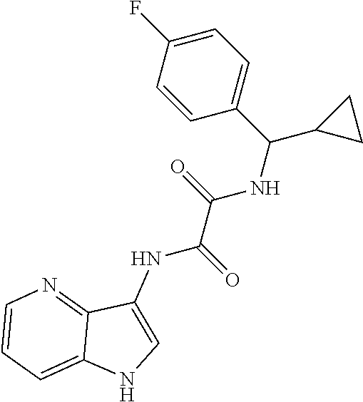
C1=CC(C(NC(C(=O)NC2=CNC3=CC=CN=C23)=O)C2CC2)=CC=C1F
